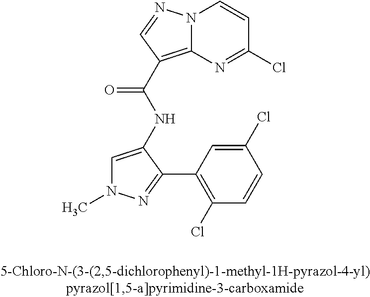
N12C(=C(C(NC3=CN(C)N=C3C3=C(Cl)C=CC(Cl)=C3)=O)C=N1)N=C(Cl)C=C2
